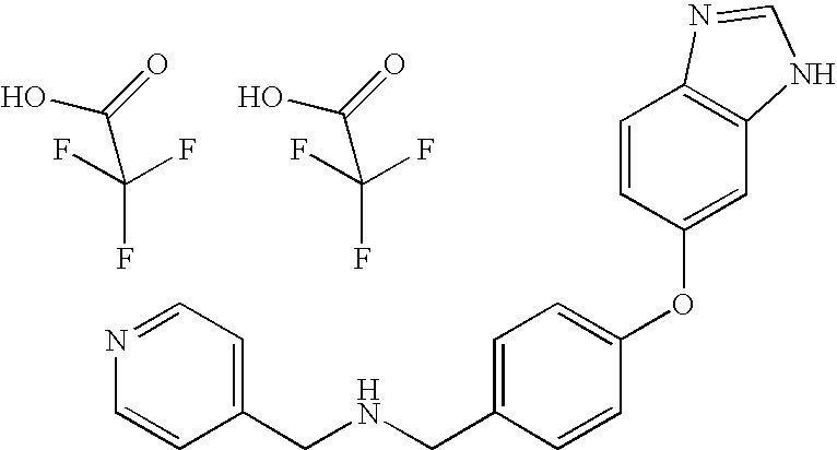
C(F)(F)(F)C(=O)O.N(CC1=CC=C(OC2=CC3=C(C=C2)N=CN3)C=C1)CC1=CC=NC=C1.C(F)(F)(F)C(=O)O
